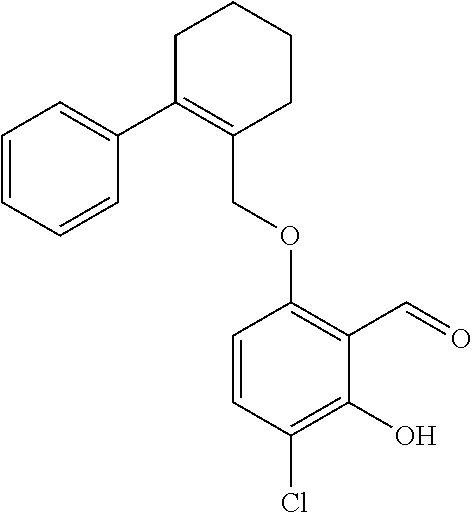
C1C(C2=CC=CC=C2)=C(COC2=C(C=O)C(O)=C(Cl)C=C2)CCC1
